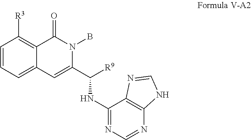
C1=CC=C2C(=C1[R3])C(=O)N(B)C(C([R9])NC1=NC=NC3=C1N=CN3)=C2
